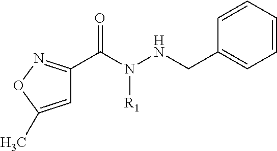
C1=CC=CC(CNN(C(C2=NOC(C)=C2)=O)[R1])=C1
